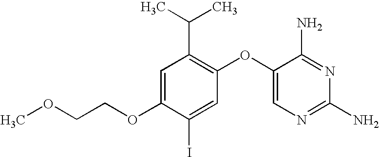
C1=C(OCCOC)C(I)=CC(OC2=CN=C(N)N=C2N)=C1C(C)C
